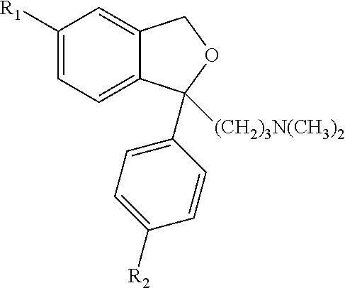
C1([R1])=CC=C2C(=C1)COC2(C1=CC=C([R2])C=C1)[(CH2)3N(CH3)2]
